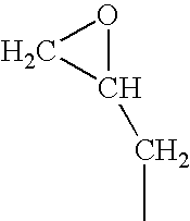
O1CC1CC
